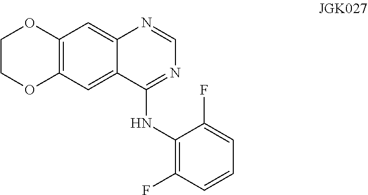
C1COC2=C(O1)C=C1C(=C2)C(NC2=C(F)C=CC=C2F)=NC=N1
